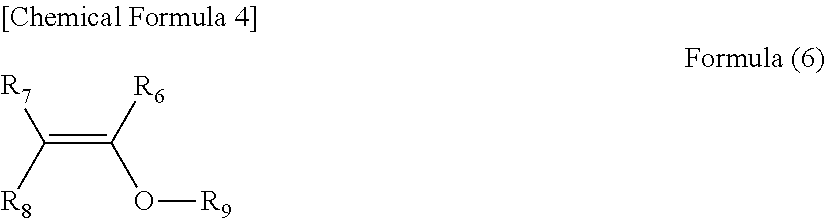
C(=C([R6])O[R9])([R8])[R7]
